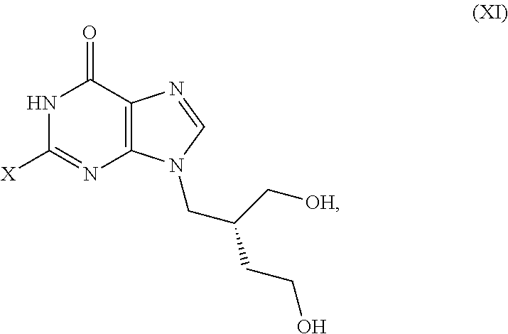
C12=C(C(=O)NC([X])=N1)N=CN2CC(C[OH])CCO
